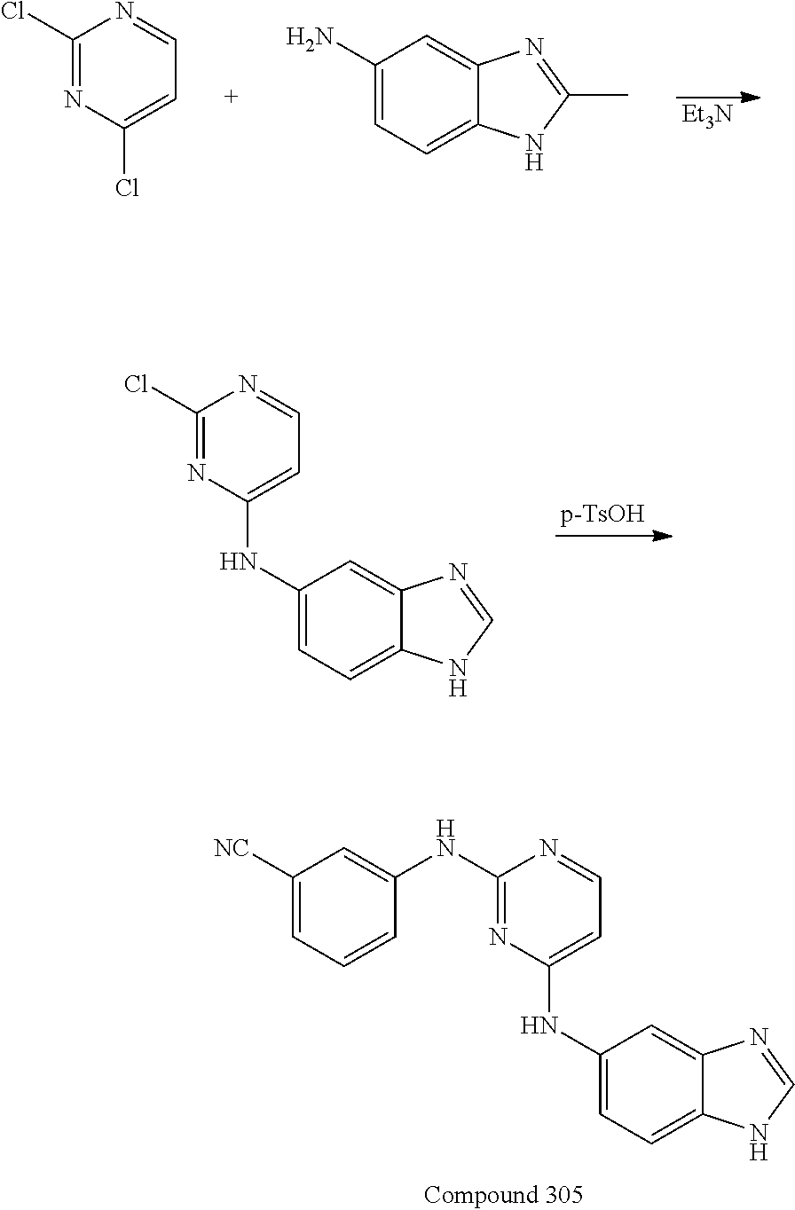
[Et3N].C1(Cl)=NC(Cl)=CC=N1.C1(N)=CC=C2C(=C1)N=C(C)N2.[p-TsOH].C1(Cl)=NC(NC2=CC=C3C(=C2)N=CN3)=CC=N1.C1(NC2=CC([NC])=CC=C2)=NC(NC2=CC=C3C(=C2)N=CN3)=CC=N1
